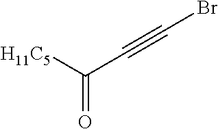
[H11C5]C(C#CBr)=O
